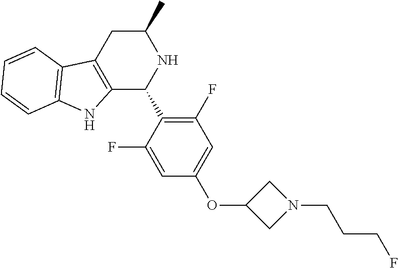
C1(C)CC2=C(C(C3=C(F)C=C(OC4CN(CCCF)C4)C=C3F)N1)NC1=C2C=CC=C1
